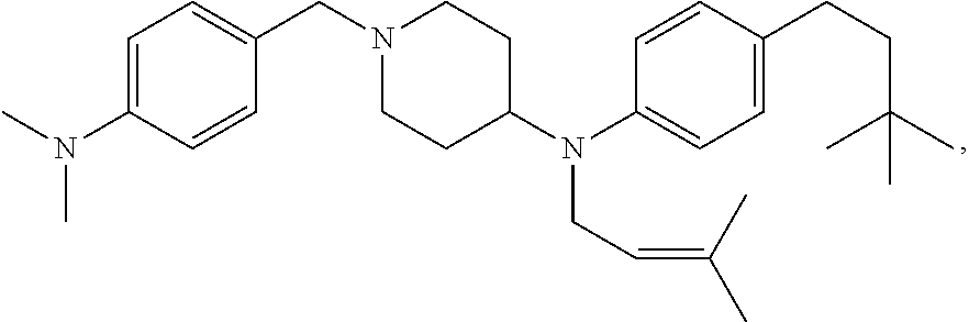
C1=C(N(C)C)C=CC(CN2CCC(N(CC=C(C)C)C3=CC=C(CCC(C)(C)C)C=C3)CC2)=C1
